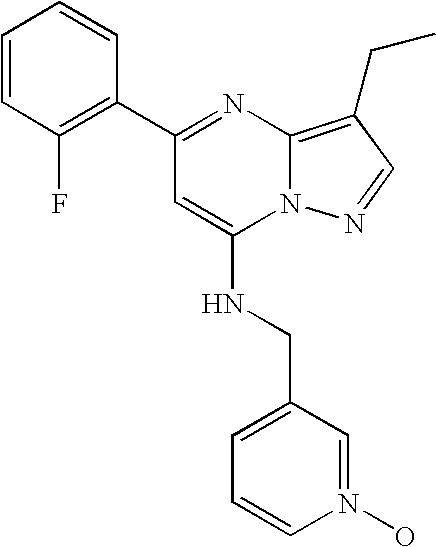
C1(C2=NC3=C(CC)C=NN3C(NCC3=CC=CN(O)=C3)=C2)=C(F)C=CC=C1
